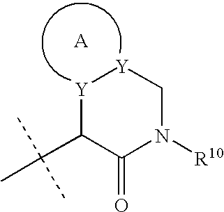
C1(C(C)(C)C)C(=O)N([R10])C[Y][Y]1
